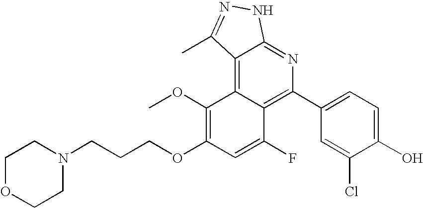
C1(C2=C3C(=C4C(=N2)NN=C4C)C(OC)=C(OCCCN2CCOCC2)C=C3F)=CC=C(O)C(Cl)=C1
